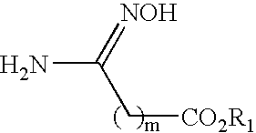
[CO2R1]CC(=[NOH])N
